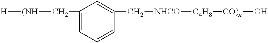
C1(C[(NH][H])=CC=CC(C[NHCO][C4H8][CO)n]O)=C1
